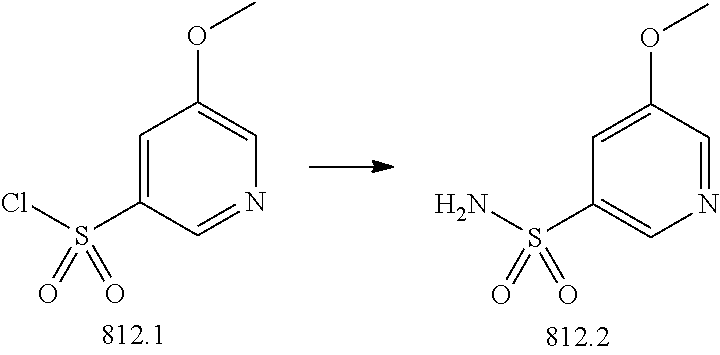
C1=C(S(Cl)(=O)=O)C=NC=C1OC.C1=C(OC)C=NC=C1S(N)(=O)=O
